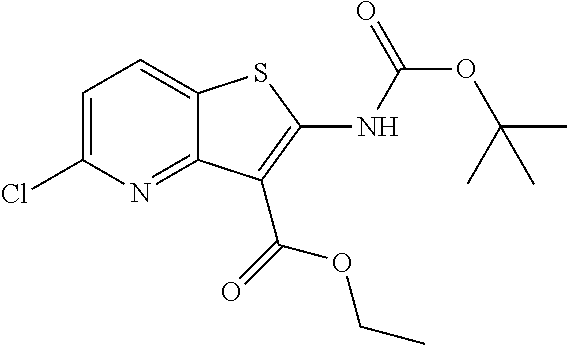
C1=C(Cl)N=C2C(=C1)SC(NC(OC(C)(C)C)=O)=C2C(=O)OCC
